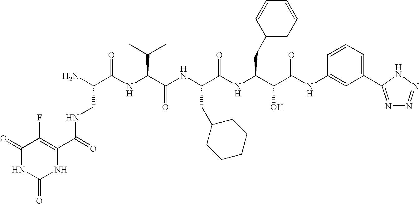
N(C(=O)C1=C(F)C(=O)NC(=O)N1)CC(N)C(=O)NC(C(C)C)C(=O)NC(CC1CCCCC1)C(=O)NC(CC1=CC=CC=C1)C(O)C(=O)NC1=CC(C2=NN=NN2)=CC=C1
